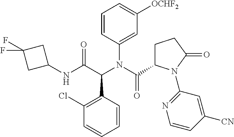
C1(Cl)=C(C(C(NC2CC(F)(F)C2)=O)N(C(=O)C2CCC(=O)N2C2=NC=CC([CN])=C2)C2=CC([OCHF2])=CC=C2)C=CC=C1
